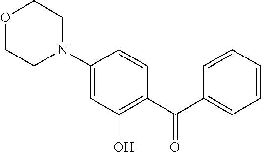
O1CCN(C2=CC(O)=C(C(C3=CC=CC=C3)=O)C=C2)CC1
